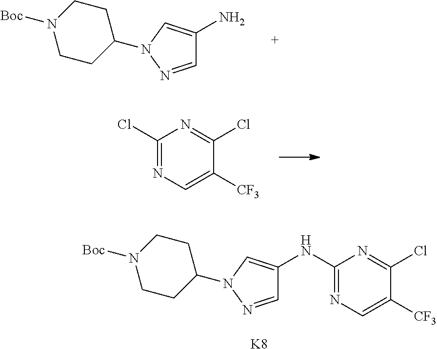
C1=NN(C2CCN([Boc])CC2)C=C1N.C1(Cl)=NC=C([CF3])C(Cl)=N1.C1=NN(C2CCN([Boc])CC2)C=C1NC1=NC=C([CF3])C(Cl)=N1.[K8]
